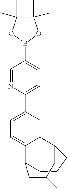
C1C2CC3CC(CC1C1=CC=C(C4=CC=C(B5OC(C)(C)C(C)(C)O5)C=N4)C=C13)C2
